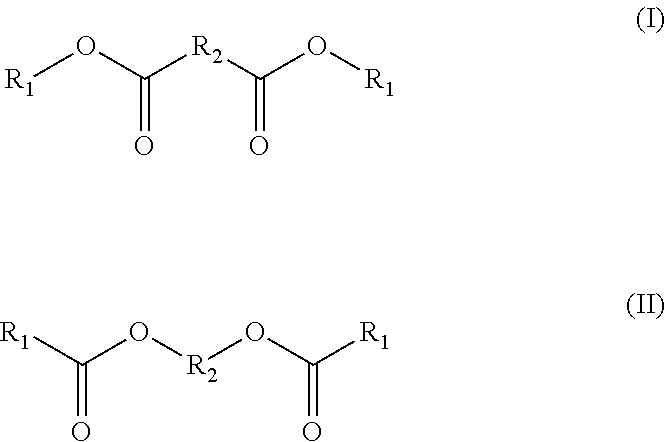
[R1]OC([R2]C(O[R1])=O)=O.C(O[R2]OC(=O)[R1])([R1])=O
